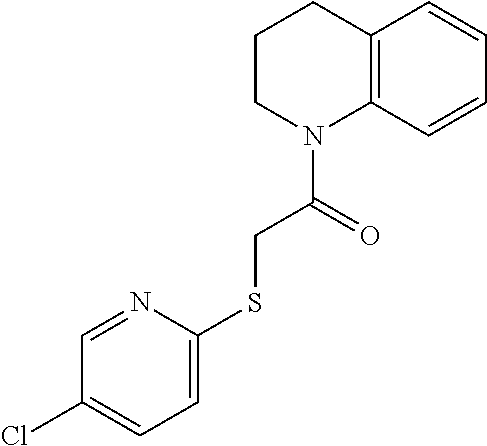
C1=CC2=C(C=C1)N(C(CSC1=CC=C(Cl)C=N1)=O)CCC2
